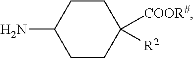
C1CC([COOR#])([R2])CCC1N
